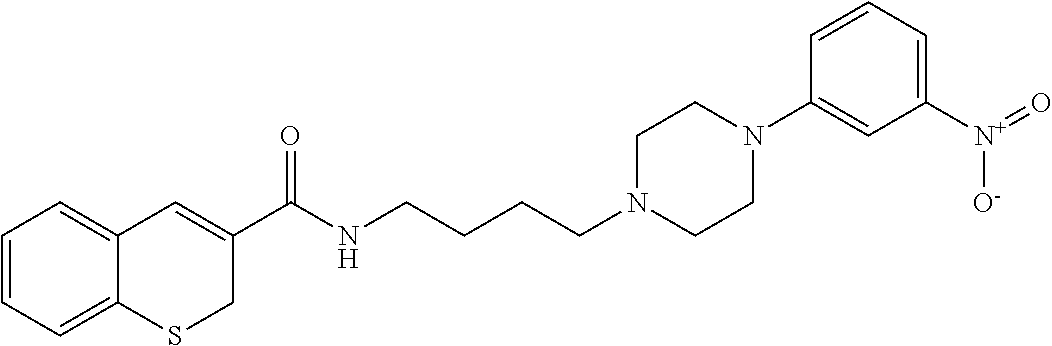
C1=CC=C2C(=C1)C=C(C(NCCCCN1CCN(C3=CC([N+](=O)[O-])=CC=C3)CC1)=O)CS2
